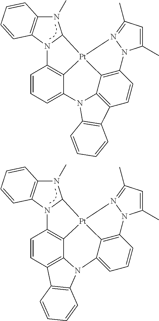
C1=CC=C2C3=C1N1C(N(C)C4=C1C=CC=C4)[Pt]31C3=C(C=CC4=C3N2C2=C4C=CC=C2)N2C(C)=CC(C)=N12.C1=CC2=C3C4=C1N1C(N(C)C5=C1C=CC=C5)[Pt]41C4=C(C=CC=C4N3C3=C2C=CC=C3)N2C(C)=CC(C)=N12
